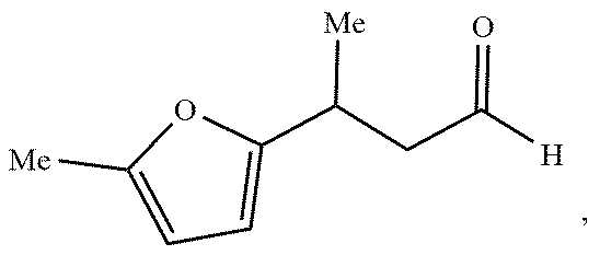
[Me]C1=CC=C(C(CC([H])=O)[Me])O1
